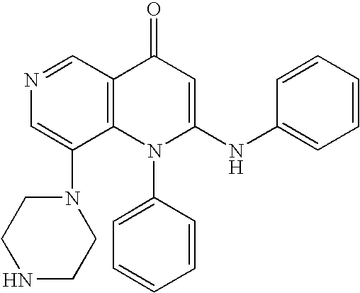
N1=CC2=C(C(N3CCNCC3)=C1)N(C1=CC=CC=C1)C(NC1=CC=CC=C1)=CC2=O
